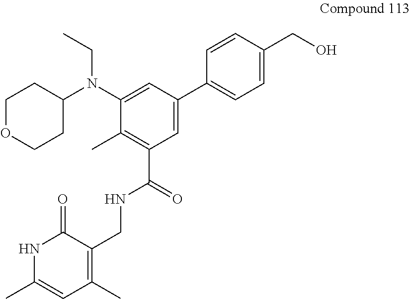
C1OCCC(N(C2=CC(C3=CC=C(CO)C=C3)=CC(C(=O)NCC3=C(C)C=C(C)NC3=O)=C2C)CC)C1
